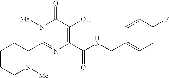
C1CCN([Me])C(C2=NC(C(NCC3=CC=C(F)C=C3)=O)=C(O)C(=O)N2[Me])C1
